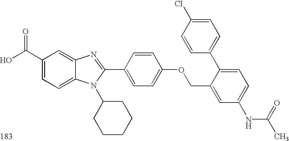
OC(C1=CC=C2C(=C1)N=C(C1=CC=C(OCC3=CC(NC(C)=O)=CC=C3C3=CC=C(Cl)C=C3)C=C1)N2C1CCCCC1)=O
